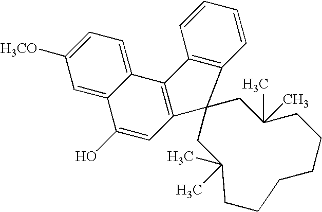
C12=CC=C([H3CO])C=C1C(O)=CC1=C2C2=C(C=CC=C2)C12CC(C)(C)CCCCCCC(C)(C)C2
